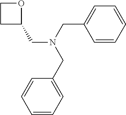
C1=CC=C(CN(CC2OCC2)CC2=CC=CC=C2)C=C1
